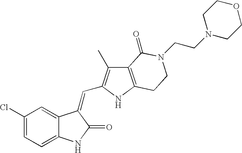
C1=C(Cl)C=C2C(=C1)NC(=O)C2=CC1=C(C)C2=C(N1)CCN(CCN1CCOCC1)C2=O
